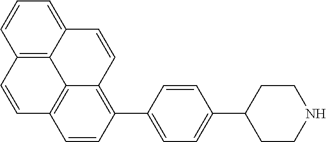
C12=C3C(=CC=C1)C=CC1=C(C4=CC=C(C5CCNCC5)C=C4)C=CC(=C31)C=C2
